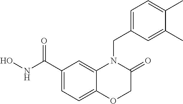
C1(C(NO)=O)=CC=C2C(=C1)N(CC1=CC=C(C)C(C)=C1)C(=O)CO2
